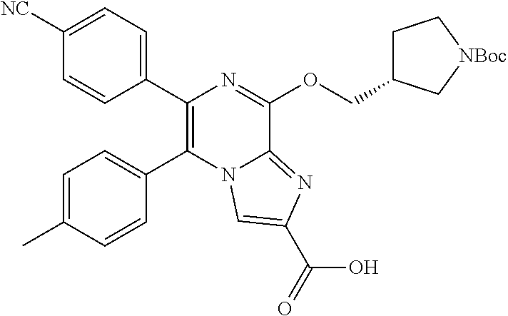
C1(C2=C(C3=CC=C([NC])C=C3)N=C(OCC3CC[NBoc]C3)C3=NC(C(=O)O)=CN23)=CC=C(C)C=C1
